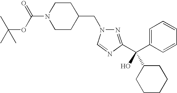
C1=C(C(O)(C2CCCCC2)C2=NN(CC3CCN(C(OC(C)(C)C)=O)CC3)C=N2)C=CC=C1
